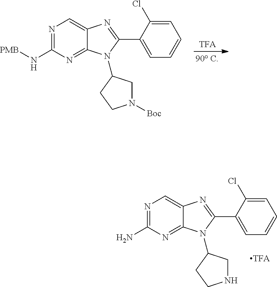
N1([Boc])CC(N2C3=NC(N[PMB])=NC=C3N=C2C2=CC=CC=C2Cl)CC1.N1CC(N2C3=NC(N)=NC=C3N=C2C2=CC=CC=C2Cl)CC1
